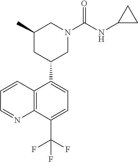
C1(C2CN(C(NC3CC3)=O)CC(C)C2)=CC=C(C(F)(F)F)C2=C1C=CC=N2
